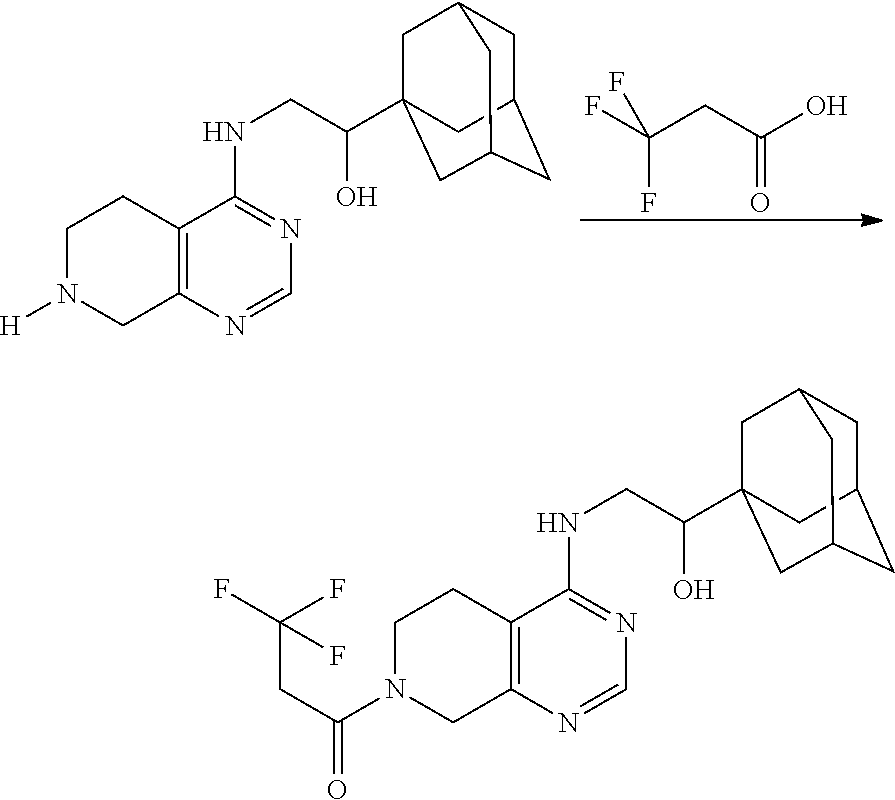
C1N([H])CC2=C(C1)C(NCC(C13CC4CC(CC(C1)C4)C3)O)=NC=N2.FC(CC(O)=O)(F)F.C1N(C(=O)CC(F)(F)F)CC2=C(C1)C(NCC(C13CC4CC(CC(C1)C4)C3)O)=NC=N2
